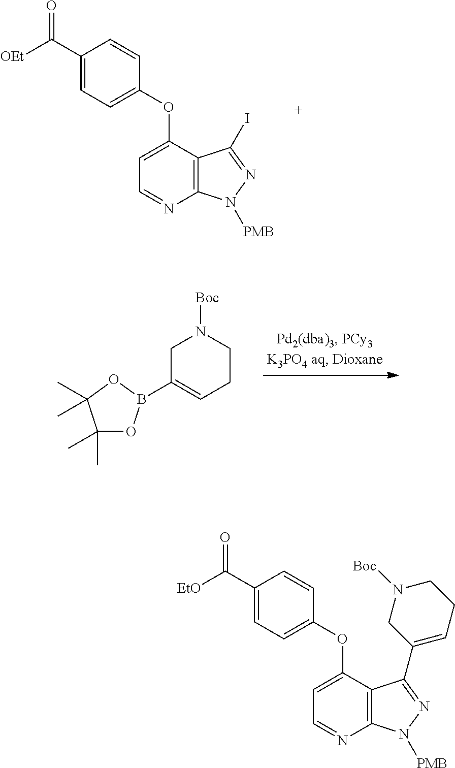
C1(C([OEt])=O)=CC=C(OC2=CC=NC3=C2C(I)=NN3[PMB])C=C1.C1(C)(C)OB(C2=CCCN([Boc])C2)OC1(C)C.C1(C([EtO])=O)=CC=C(OC2=CC=NC3=C2C(C2=CCCN([Boc])C2)=NN3[PMB])C=C1
